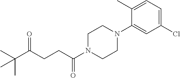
C1=C(C)C(N2CCN(C(=O)CCC(C(C)(C)C)=O)CC2)=CC(Cl)=C1
